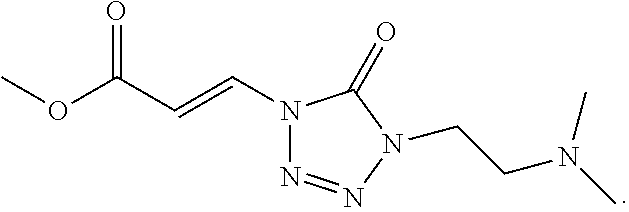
COC(C=CN1N=NN(CCN(C)C)C1=O)=O
